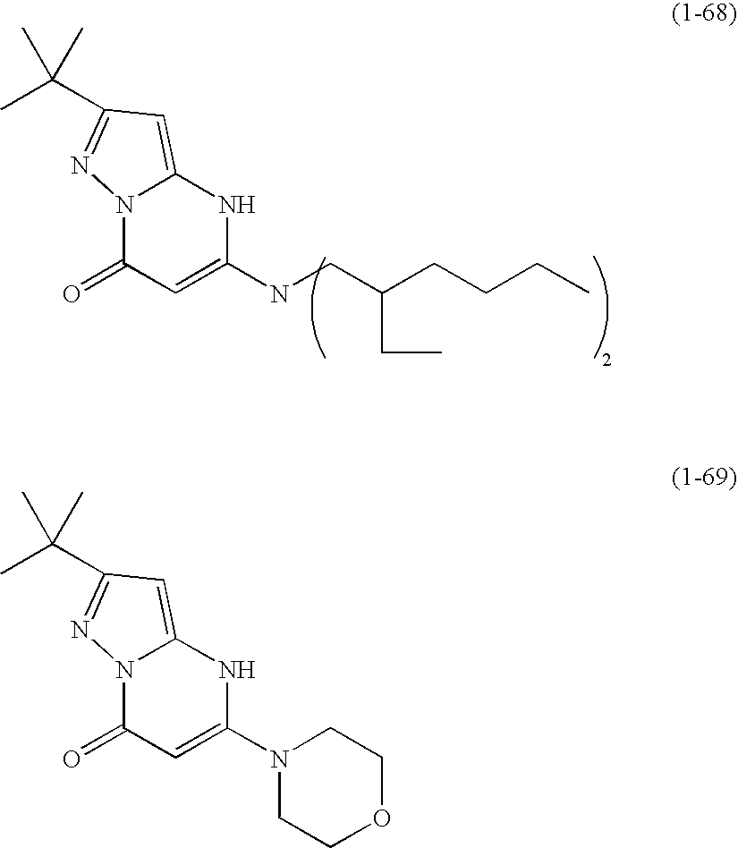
N12C(=O)C=C(NCC(CCCC)CC)NC1=CC(C(C)(C)C)=N2.N12C(=O)C=C(N3CCOCC3)NC1=CC(C(C)(C)C)=N2
